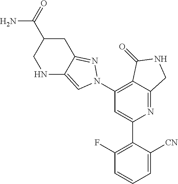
C1(N2C=C3NCC(C(=O)N)CC3=N2)=C2C(=NC(C3=C(F)C=CC=C3[CN])=C1)CNC2=O
